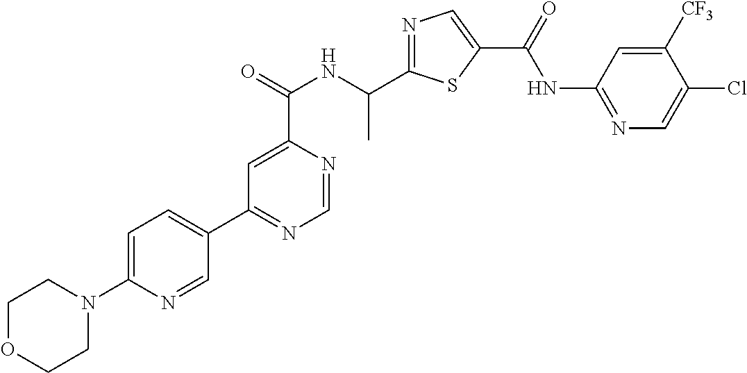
N1=C(C(NC(C2=CC(C3=CC=C(N4CCOCC4)N=C3)=NC=N2)=O)C)SC(C(=O)NC2=NC=C(Cl)C([CF3])=C2)=C1
